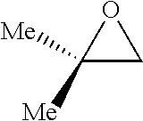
C1([Me])([Me])CO1
